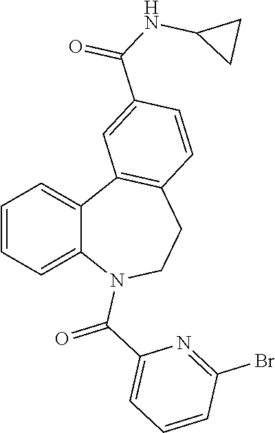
C1=CC=C2C(=C1)C1=C(CCN2C(C2=CC=CC(Br)=N2)=O)C=CC(C(NC2CC2)=O)=C1
